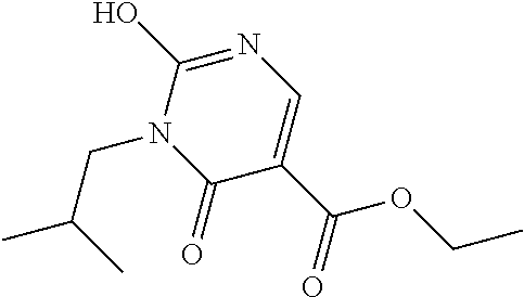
C1(C(=O)OCC)=CN=C(O)N(CC(C)C)C1=O
